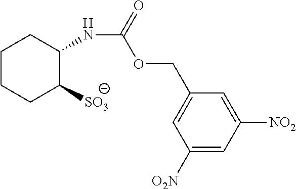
C1CCC([SO3])C(NC(OCC2=CC([O2N])=CC([NO2])=C2)=O)C1
